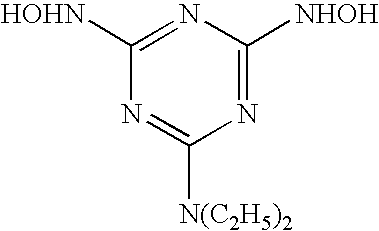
C1([HOHN])=NC([NHOH])=NC([N(C2H5)2])=N1
